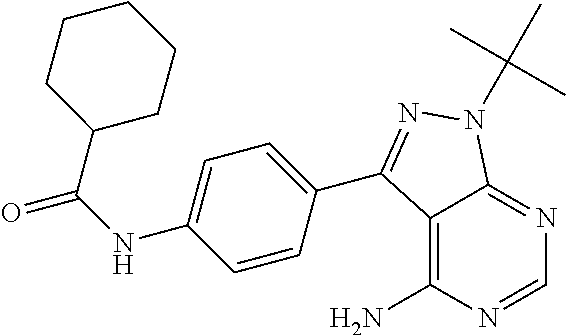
C1=NC(N)=C2C(=N1)N(C(C)(C)C)N=C2C1=CC=C(NC(=O)C2CCCCC2)C=C1
